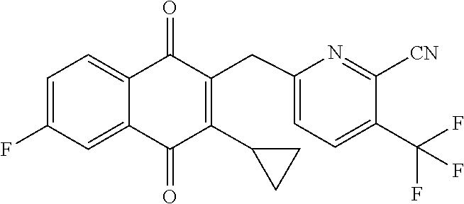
C1=C(F)C=C2C(=C1)C(=O)C(CC1=CC=C(C(F)(F)F)C([CN])=N1)=C(C1CC1)C2=O
